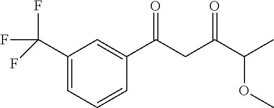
C1(C(F)(F)F)=CC=CC(C(CC(C(C)OC)=O)=O)=C1
